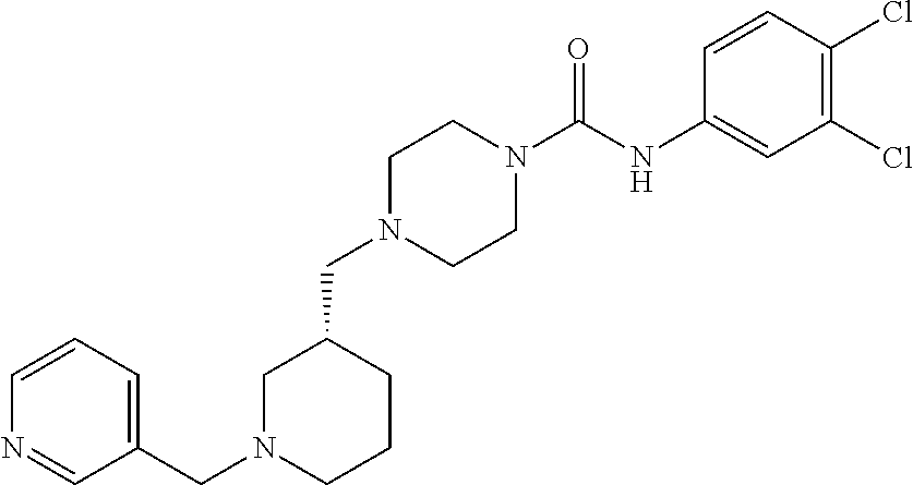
C1N(CC2=CC=CN=C2)CCCC1CN1CCN(C(NC2=CC(Cl)=C(Cl)C=C2)=O)CC1
